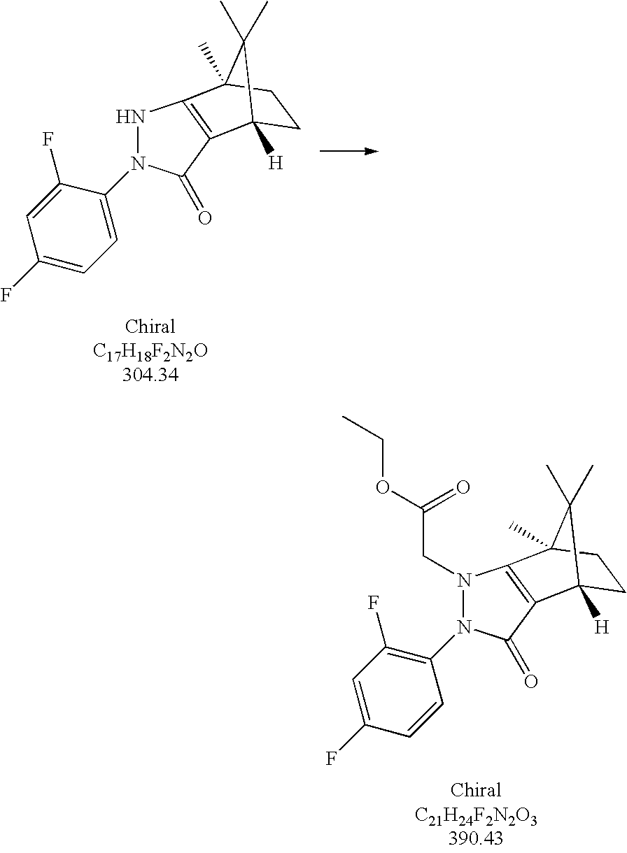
C1(F)=CC=C(N2NC3=C(C2=O)C2([H])CCC3(C)C2(C)C)C(F)=C1.C1=C(F)C=CC(N2N(CC(OCC)=O)C3=C(C2=O)C2([H])CCC3(C)C2(C)C)=C1F
